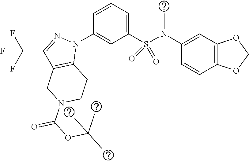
C1(N(S(C2=CC=CC(N3C4=C(C(C(F)(F)F)=N3)CN(C(OC(C)(C)C)=O)CC4)=C2)(=O)=O)C)=CC2=C(C=C1)OCO2
